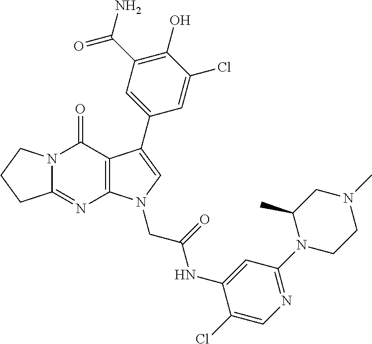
C12=NC3=C(C(=O)N1CCC2)C(C1=CC(C(=O)N)=C(O)C(Cl)=C1)=CN3CC(NC1=CC(N2CCN(C)CC2C)=NC=C1Cl)=O
